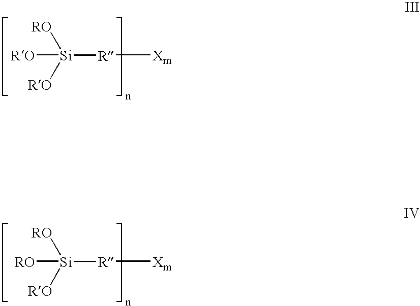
[R]([Xm])[Si]([RO])([RO])[RO].[R]([Xm])[Si]([RO])([RO])[RO]
